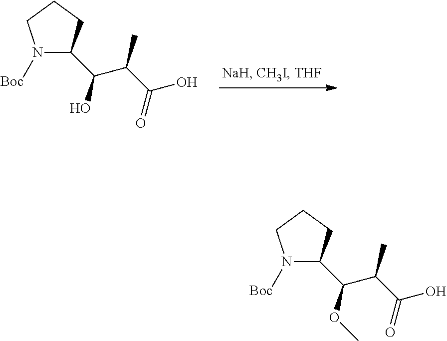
OC(C(C(O)C1N([Boc])CCC1)C)=O.C(C(C(OC)C1N([Boc])CCC1)C)(=O)O
